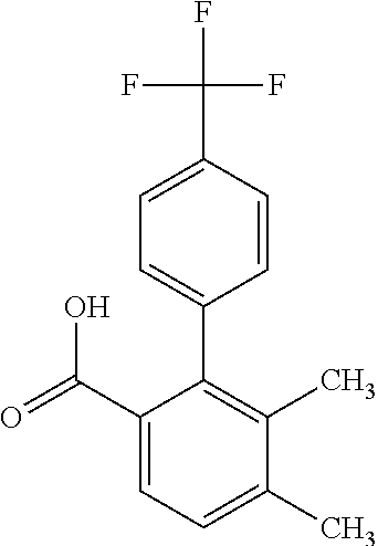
C1=C(C)C(C)=C(C2=CC=C(C(F)(F)F)C=C2)C(C(=O)O)=C1
